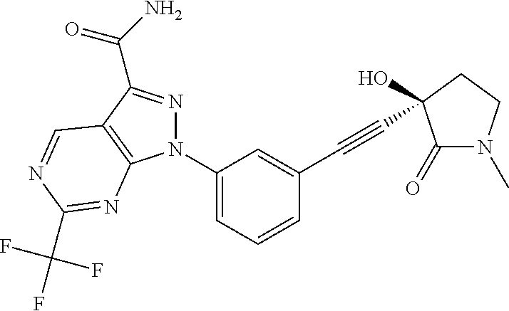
C1(N2N=C(C(N)=O)C3=C2N=C(C(F)(F)F)N=C3)=CC=CC(C#CC2(O)C(=O)N(C)CC2)=C1
